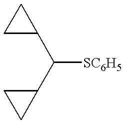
C([SC6H5])(C1CC1)C1CC1
